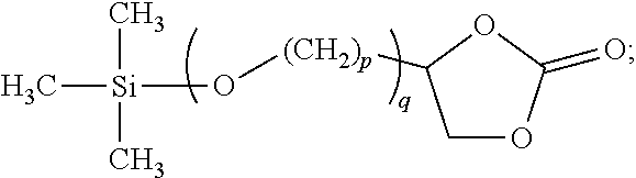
C[Si](C)(C)O[(CH2)p]C1COC(=O)O1
